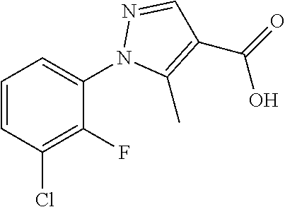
N1(C2=CC=CC(Cl)=C2F)C(C)=C(C(=O)O)C=N1
